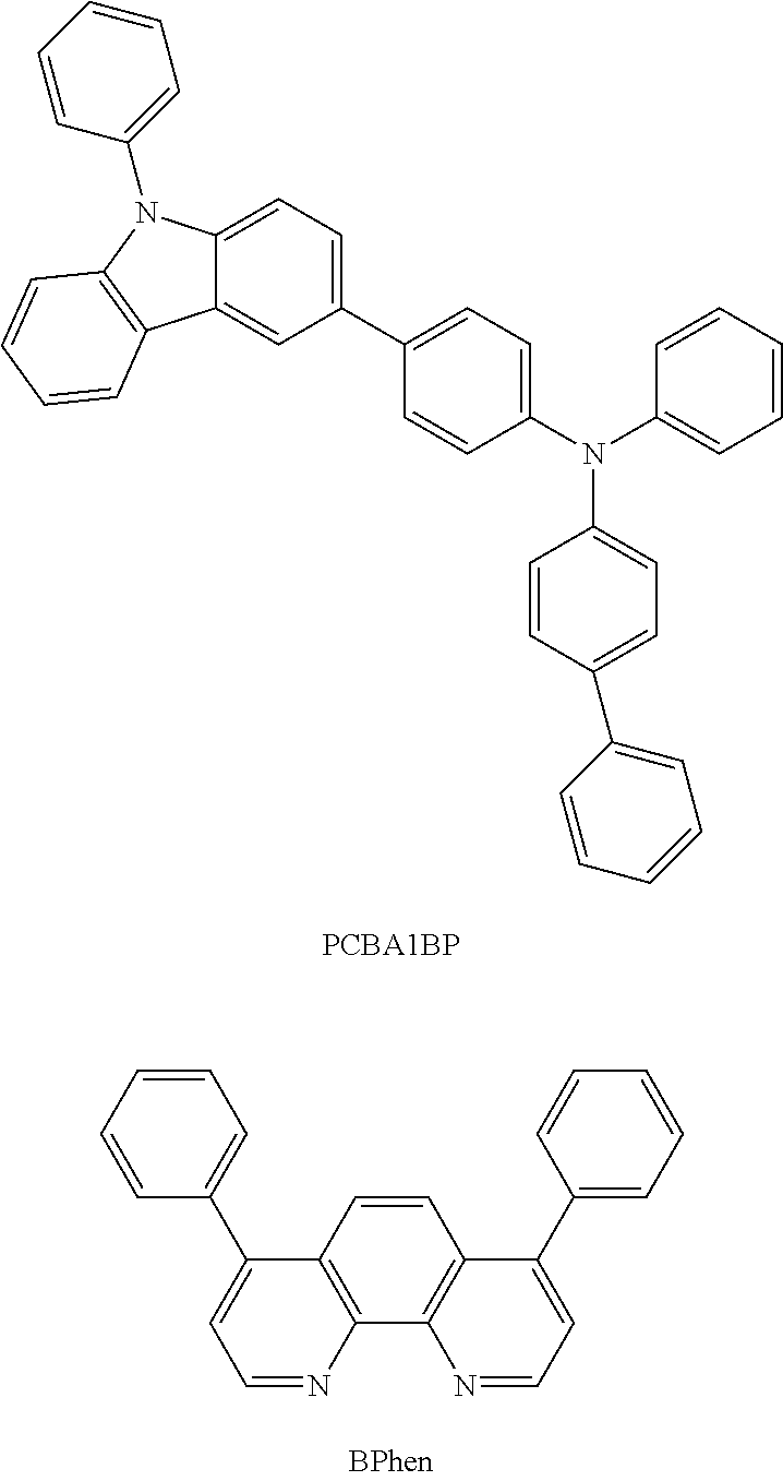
C1(C2=CC=C(N(C3=CC=CC=C3)C3=CC=C(C4=CC=CC=C4)C=C3)C=C2)=CC=C2C(=C1)C1=C(N2C2=CC=CC=C2)C=CC=C1.C1=CC=CC(C2=CC=NC3=C2C=CC2=C3N=CC=C2C2=CC=CC=C2)=C1
